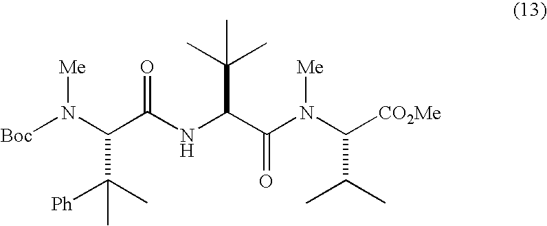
[Boc]N(C(C(NC(C(N(C([CO2Me])C(C)C)[Me])=O)C(C)(C)C)=O)C(C)([Ph])C)[Me]
